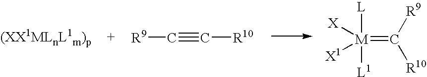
C(#C[R10])[R9].[M](=C([R9])[R10])([X1])([X])([L])[L1]
